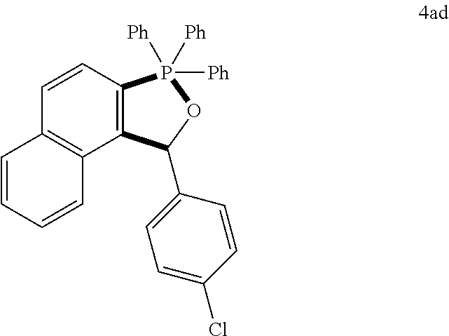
C1=CC2=C(C3=C1P([Ph])([Ph])([Ph])OC3C1=CC=C(Cl)C=C1)C=CC=C2
